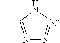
N1=C(C)N[N)]=N1
